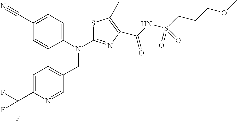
C1=C(C(F)(F)F)N=CC(CN(C2=NC(C(NS(CCCOC)(=O)=O)=O)=C(C)S2)C2=CC=C(C#N)C=C2)=C1
